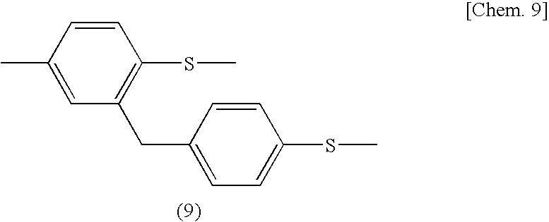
C1=CC(C)=CC(CC2=CC=C(SC)C=C2)=C1SC
